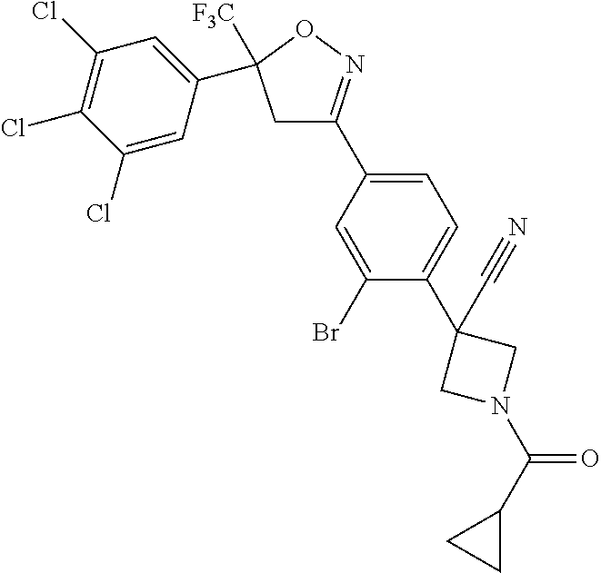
C1(C2=CC=C(C3(C#N)CN(C(C4CC4)=O)C3)C(Br)=C2)=NOC(C2=CC(Cl)=C(Cl)C(Cl)=C2)([F3C])C1
